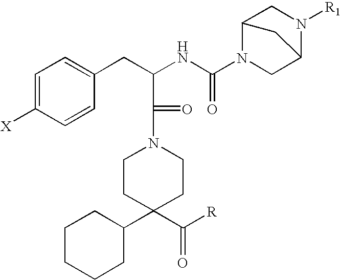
C1=C([X])C=CC(CC(NC(N2CC3N([R1])CC2C3)=O)C(N2CCC(C3CCCCC3)(C([R])=O)CC2)=O)=C1
